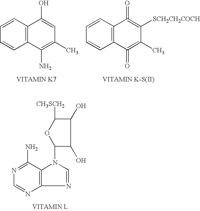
C12=C(C=CC=C1)C(O)=CC(C)=C2N.C12=C(C=CC=C1)C(=O)=C([SCH2CH2COCH])C(C)=C2=O.C12=C(C(N)=NC=N1)N(C1C(O)C(O)C([CH3SCH2])O1)C=N2
